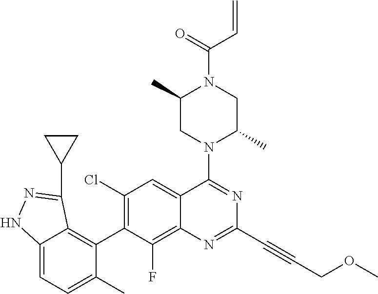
C12=C(F)C(C3=C4C(=CC=C3C)NN=C4C3CC3)=C(Cl)C=C1C(N1C(C)CN(C(=O)C=C)C(C)C1)=NC(C#CCOC)=N2
